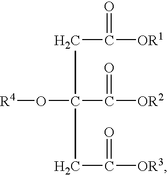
C(C([OR1])=O)C(C([OR2])=O)(O[R4])CC([OR3])=O
